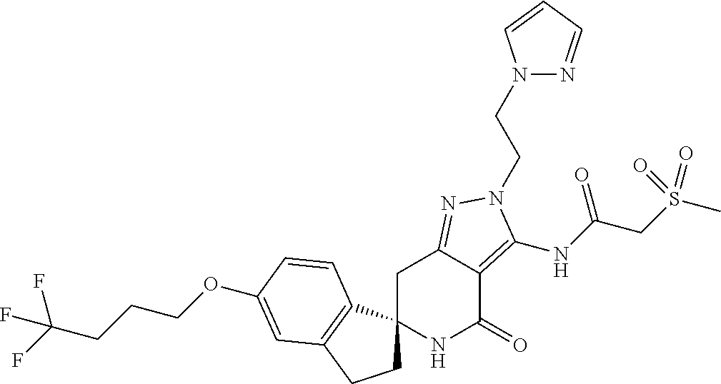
C1C2(C3=C(C1)C=C(OCCCC(F)(F)F)C=C3)NC(=O)C1=C(NC(CS(C)(=O)=O)=O)N(CCN3N=CC=C3)N=C1C2
